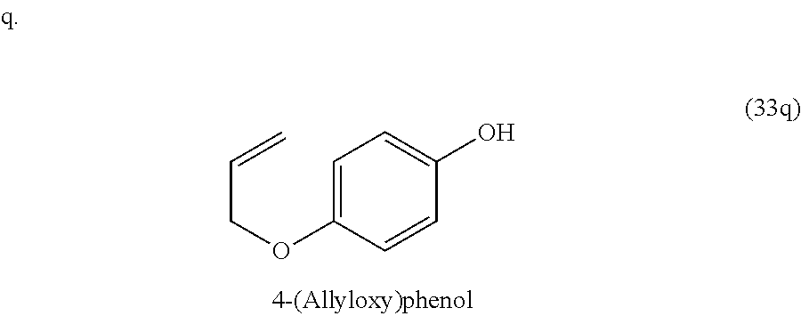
C1=C(OCC=C)C=CC(O)=C1
